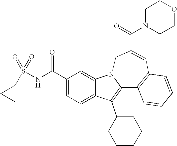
C1(C(NS(C2CC2)(=O)=O)=O)=CC=C2C(=C1)N1C(=C2C2CCCCC2)C2=C(C=C(C(=O)N3CCOCC3)C1)C=CC=C2
